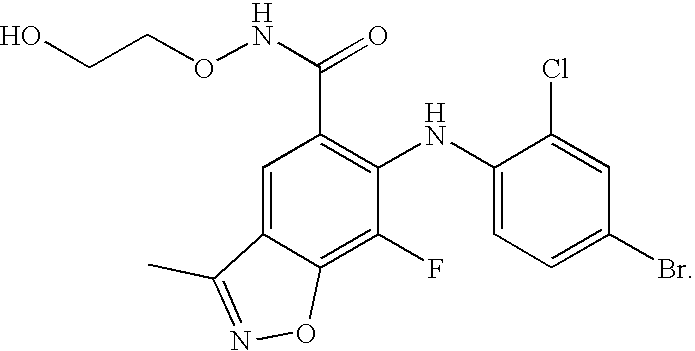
C1(F)=C2C(=CC(C(NOCCO)=O)=C1NC1=CC=C(Br)C=C1Cl)C(C)=NO2
